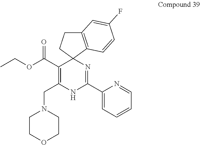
CCOC(C1=C(CN2CCOCC2)NC(C2=CC=CC=N2)=NC12C1=C(CC2)C=C(F)C=C1)=O
